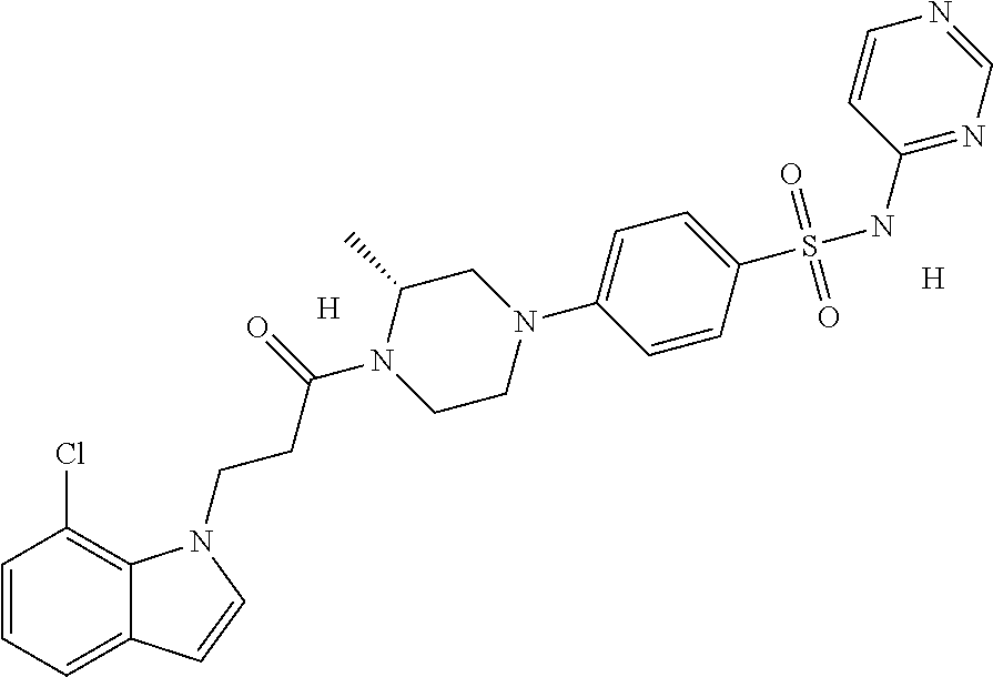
C1=CC=C2C(=C1Cl)N(CCC(N1CCN(C3=CC=C(S(NC4=NC=NC=C4)(=O)=O)C=C3)CC1C)=O)C=C2.[H].[H]
